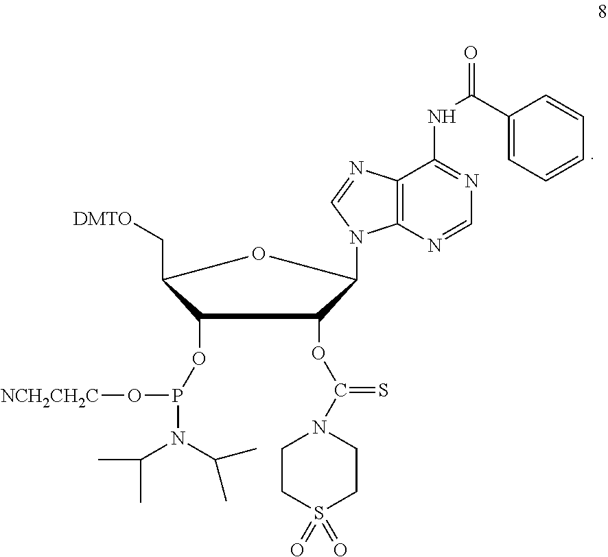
C1(OP(N(C(C)C)C(C)C)O[NCH2CH2C])C(C[DMTO])OC(N2C3=C(C(NC(C4=CC=CC=C4)=O)=NC=N3)N=C2)C1OC(=S)N1CCS(=O)(=O)CC1
